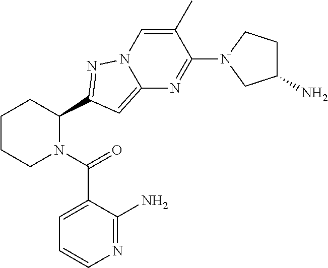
C1CCN(C(=O)C2=CC=CN=C2N)C(C2=NN3C=C(C)C(N4CC(N)CC4)=NC3=C2)C1
